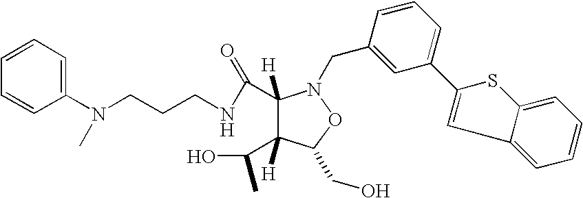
C1=CC(N(CCCNC(=O)C2([H])C(C(O)C)([H])C(CO)ON2CC2=CC(C3=CC4=CC=CC=C4S3)=CC=C2)C)=CC=C1
